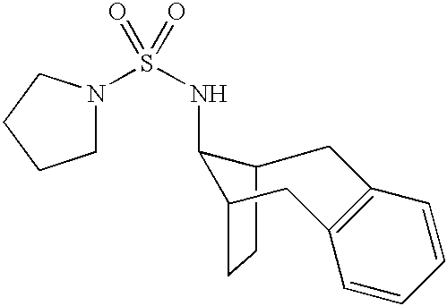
C12CCC(C1NS(N1CCCC1)(=O)=O)CC1=C(C=CC=C1)C2
